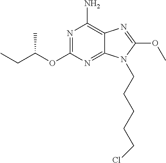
N1=C(OC(CC)C)N=C2C(=C1N)N=C(OC)N2CCCCCCl
